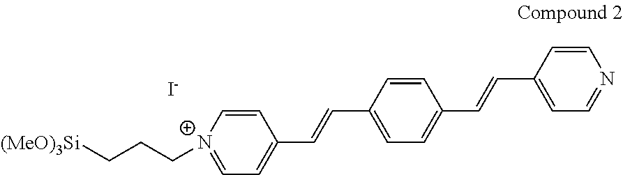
C1=CN(CCC[(MeO)3Si])=CC=C1C=CC1=CC=C(C=CC2=CC=NC=C2)C=C1.I
